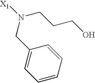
C1=CC=CC(CN([X1])CCCO)=C1
